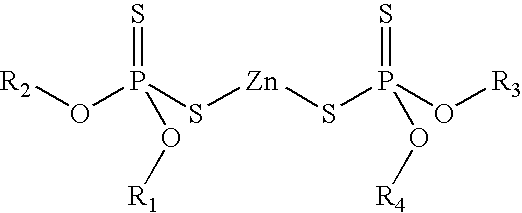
[R2]OP(S[Zn]SP(=S)(O[R3])O[R4])(=S)O[R1]
